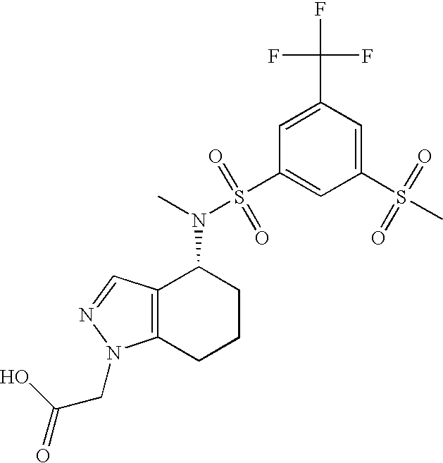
N(C1C2=C(CCC1)N(CC(=O)O)N=C2)(S(C1=CC(S(C)(=O)=O)=CC(C(F)(F)F)=C1)(=O)=O)C
